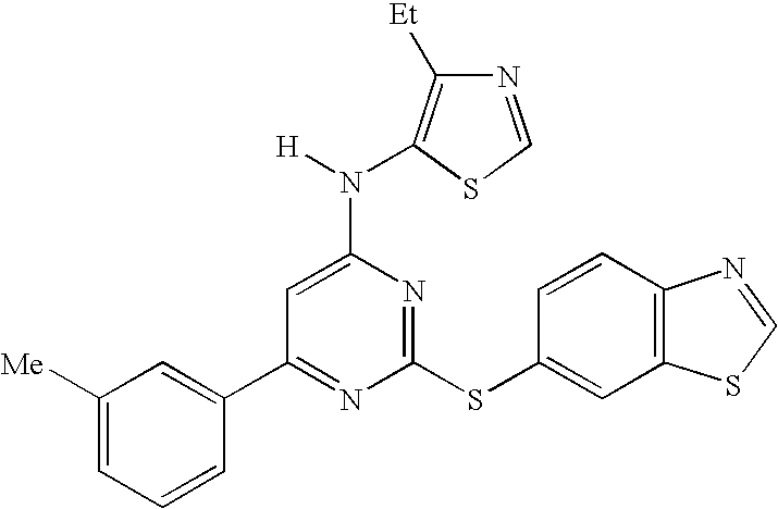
C1(C2=CC([Me])=CC=C2)=NC(SC2=CC3=C(C=C2)N=CS3)=NC(N([H])C2=C([Et])N=CS2)=C1
